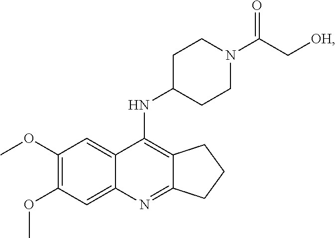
C12=C(NC3CCN(C(C[OH])=O)CC3)C3=CC(OC)=C(OC)C=C3N=C1CCC2
